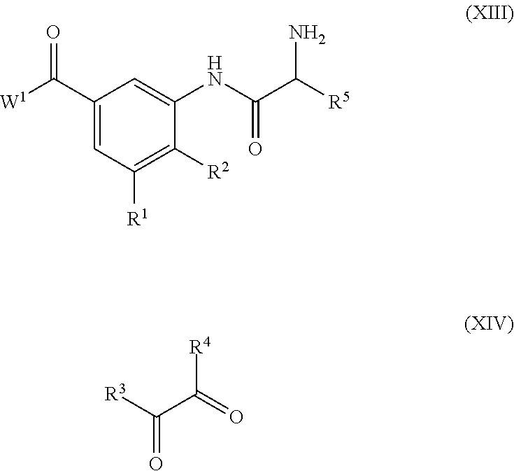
C1(C([W1])=O)=CC([R1])=C([R2])C(NC(=O)C([R5])N)=C1.[R3]C(C(=O)[R4])=O
